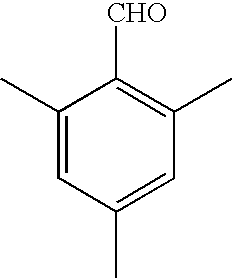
C1(C)=CC(C)=CC(C)=C1[CHO]
